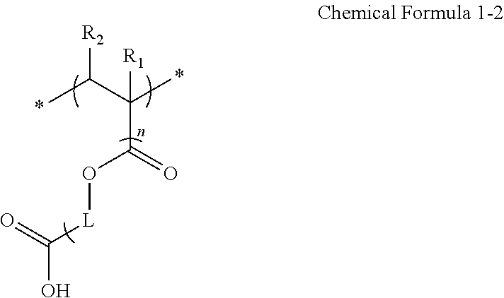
CC(C(C)([R1])C(=O)O[L]C(O)=O)[R2]
